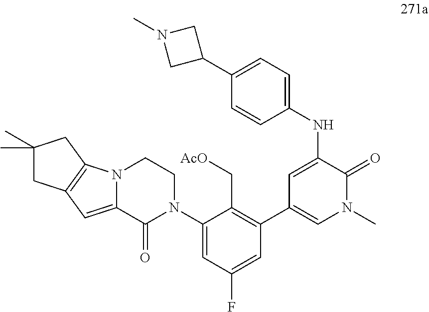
C1(C2=CN(C)C(=O)C(NC3=CC=C(C4CN(C)C4)C=C3)=C2)=C(C[AcO])C(N2CCN3C(=CC4=C3CC(C)(C)C4)C2=O)=CC(F)=C1
